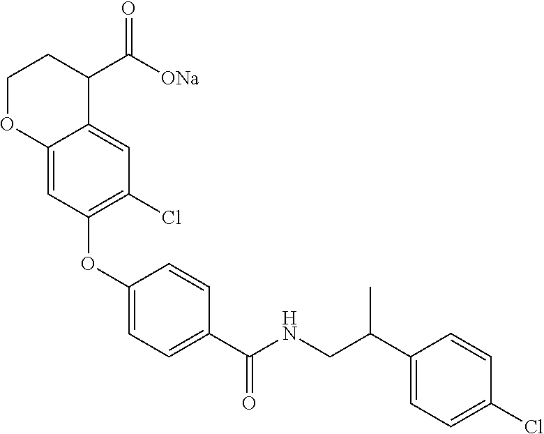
C1(OC2=C(Cl)C=C3C(=C2)OCCC3C([ONa])=O)=CC=C(C(NCC(C2=CC=C(Cl)C=C2)C)=O)C=C1
